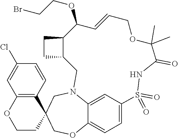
C12=CC=C3C(=C1)N(CC1(CO3)C3=C(OCC1)C=C(Cl)C=C3)CC1C(CC1)C(OCCBr)C=CCOC(C)(C)C(=O)NS2(=O)=O
